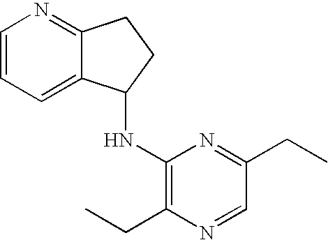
C1=CC=C2C(=N1)CCC2NC1=C(CC)N=CC(CC)=N1
